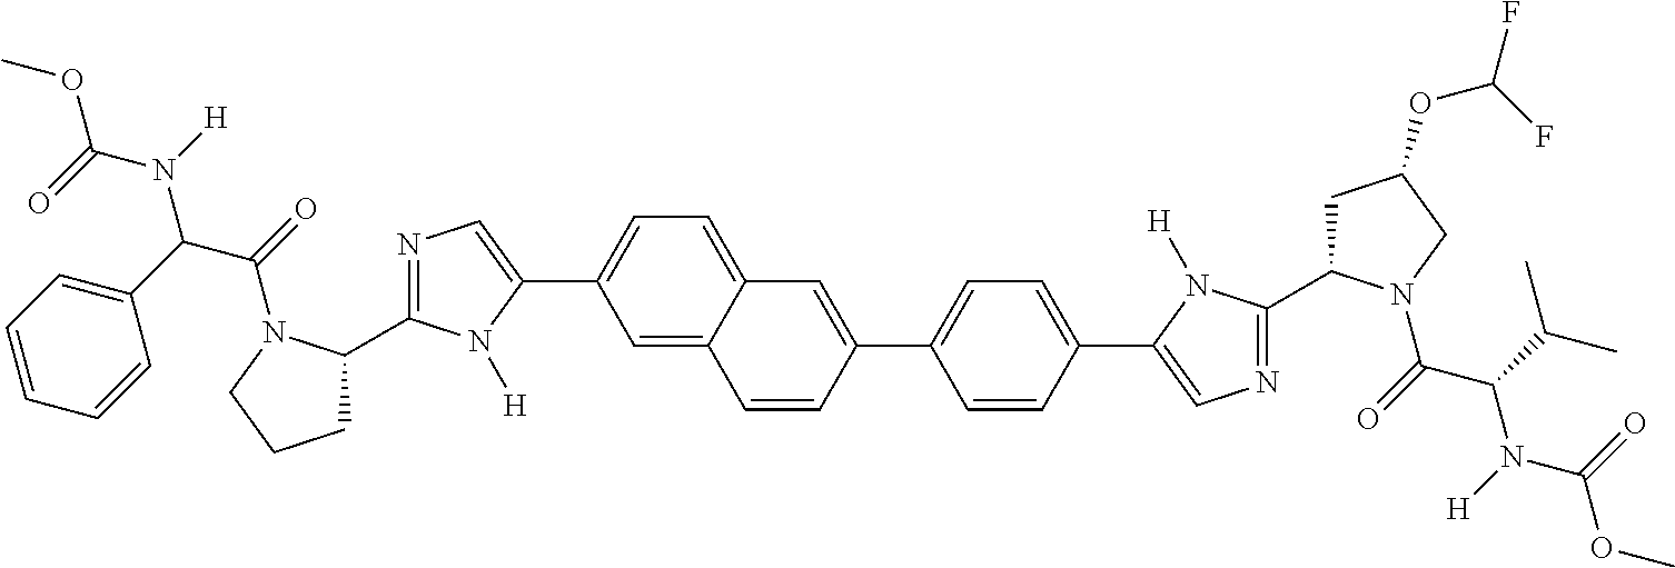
COC(=O)N(C(C1=CC=CC=C1)C(=O)N1C(C2=NC=C(C3=CC=C4C(=C3)C=CC(C3=CC=C(C5=CN=C(C6CC(OC(F)F)CN6C(C(N([H])C(=O)OC)C(C)C)=O)N5[H])C=C3)=C4)N2[H])CCC1)[H]
